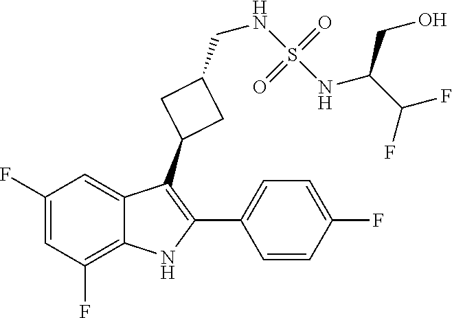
C1(F)=CC(F)=C2C(=C1)C(C1CC(CNS(=O)(=O)NC(CO)C(F)F)C1)=C(C1=CC=C(F)C=C1)N2
